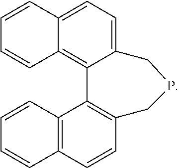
C12=C3C(=CC=C1C=CC=C2)CPCC1=C3C2=C(C=C1)C=CC=C2
